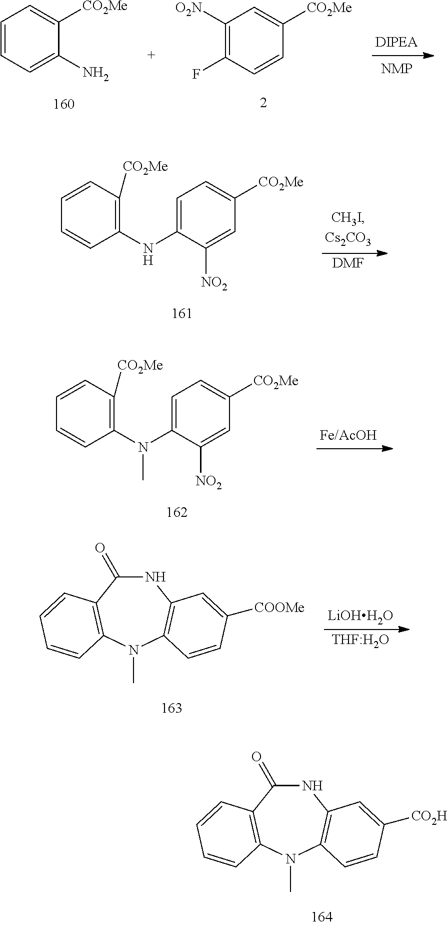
C1=CC=C([CO2Me])C(N)=C1.C1([O2N])=C(F)C=CC([CO2Me])=C1.[DMF].C1=CC([CO2Me])=C(NC2=CC=C([CO2Me])C=C2[NO2])C=C1.N1C(=O)C2=C(N(C)C3=C1C=C([CO2H])C=C3)C=CC=C2.C1=CC([CO2Me])=C(N(C2=CC=C([CO2Me])C=C2[NO2])C)C=C1.[LiOHH2O].[THF:H2O].N1C(=O)C2=C(N(C)C3=C1C=C([COOMe])C=C3)C=CC=C2
